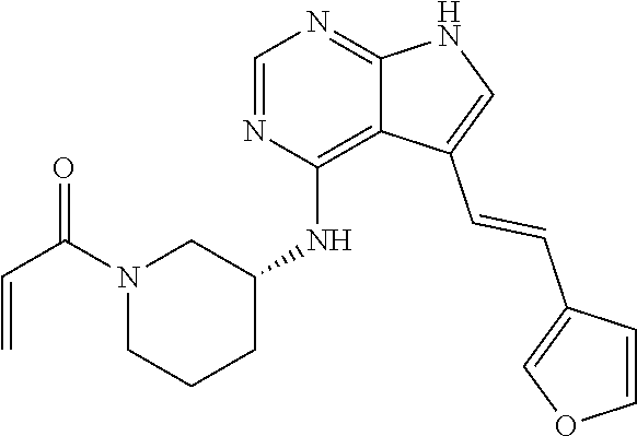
C1(NC2=C3C(=NC=N2)NC=C3C=CC2=COC=C2)CCCN(C(C=C)=O)C1
